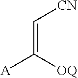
C(=C[CN])([A])[OQ]
